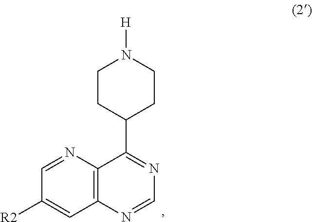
C12=C(N=CC([R2])=C1)C(C1CCN([H])CC1)=NC=N2
